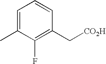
C1(C[CO2H])=C(F)C(C)=CC=C1
